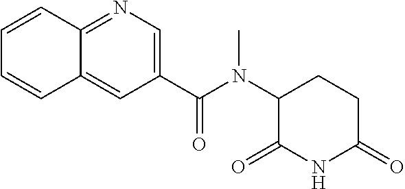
C1C(=O)NC(=O)C(N(C(C2=CN=C3C(=C2)C=CC=C3)=O)C)C1
